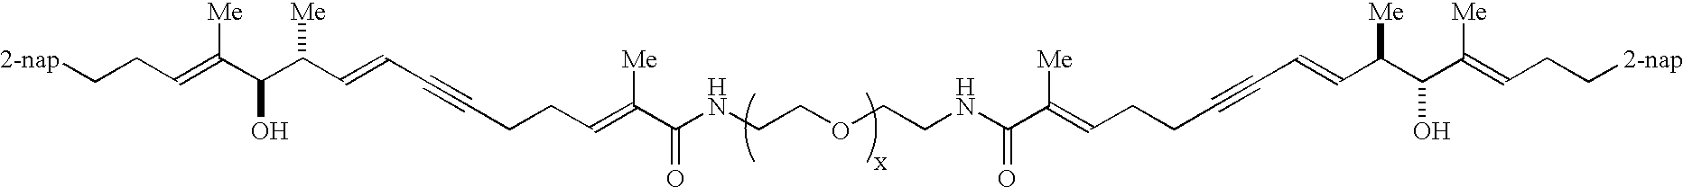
[2-nap]CCC=C(C(C(C=CC#CCCC=C(C(NCCOCCNC(C(=CCCC#CC=CC(C(C(=CCC[2-nap])[Me])O)[Me])[Me])=O)=O)[Me])[Me])O)[Me]
